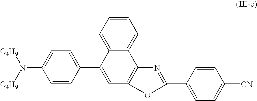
C1=CC(C2=CC3=C(C4=CC=CC=C24)N=C(C2=CC=C([CN])C=C2)O3)=CC=C1N([C4H9])[C4H9]
